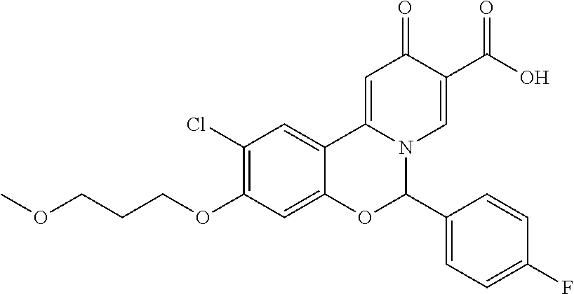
C1(Cl)=C(OCCCOC)C=C2C(=C1)C1=CC(=O)C(C(O)=O)=CN1C(C1=CC=C(F)C=C1)O2
